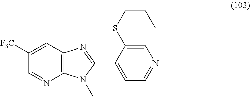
C1=C([F3C])C=NC2=C1N=C(C1=CC=NC=C1SCCC)N2C
